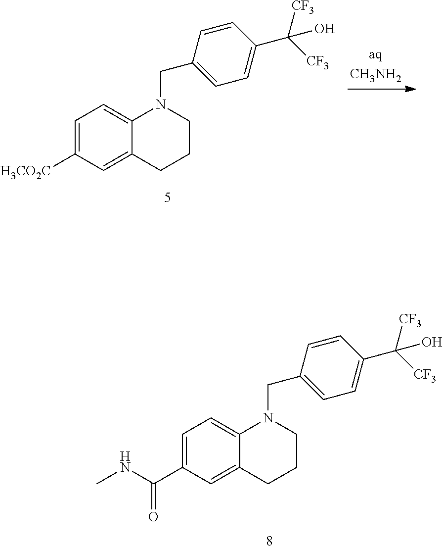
C1([H3CO2C])=CC=C2C(=C1)CCCN2CC1=CC=C(C([CF3])([CF3])O)C=C1.C1(C(NC)=O)=CC=C2C(=C1)CCCN2CC1=CC=C(C([CF3])([CF3])O)C=C1
